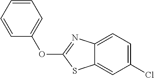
C1=CC=CC=C1OC1=NC2=CC=C(Cl)C=C2S1
